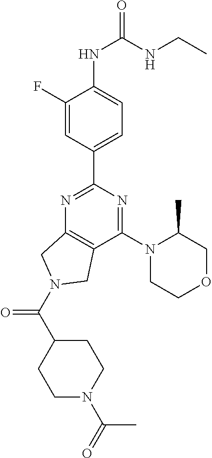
C1(NC(=O)NCC)=CC=C(C2=NC3=C(C(N4CCOCC4C)=N2)CN(C(C2CCN(C(=O)C)CC2)=O)C3)C=C1F
